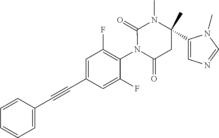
C1=CC(C#CC2=CC(F)=C(N3C(=O)CC(C4=CN=CN4C)(C)N(C)C3=O)C(F)=C2)=CC=C1
